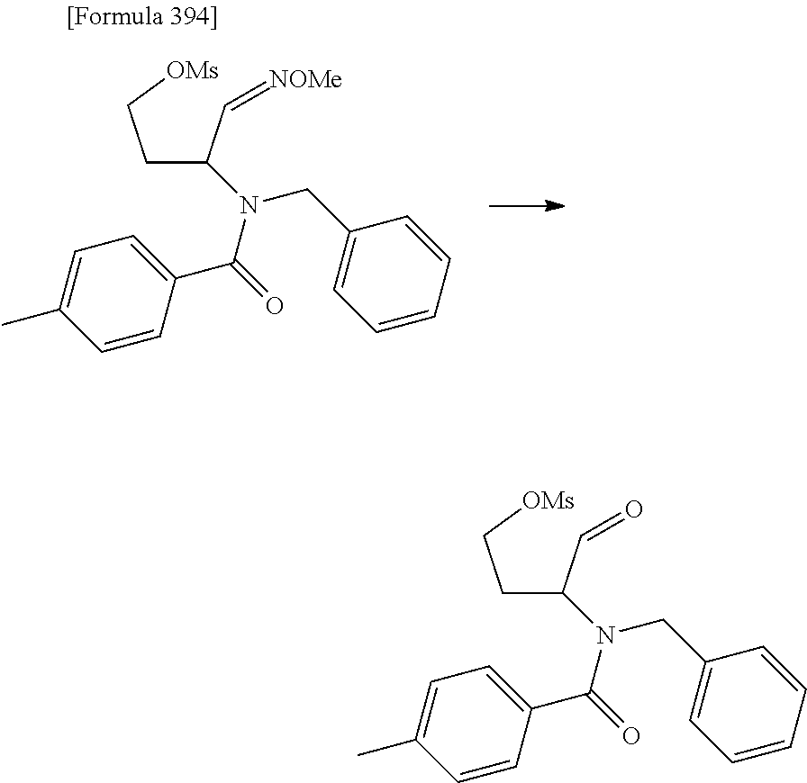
C(C(C=O)N(C(=O)C1=CC=C(C)C=C1)CC1=CC=CC=C1)C[OMs].C(C(C=[NOMe])N(C(=O)C1=CC=C(C)C=C1)CC1=CC=CC=C1)C[OMs]
